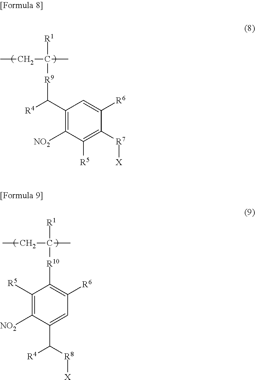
CCC(C)([R1])[R9]C([R4])C1=C([NO2])C([R5])=C([R7][X])C([R6])=C1.CCC(C)([R1])[R10]C1=C([R6])C=C(C([R8][X])[R4])C([NO2])=C1[R5]
